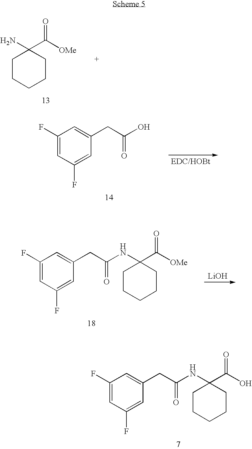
C1CCCCC1(N)C(=O)[OMe].C1(F)=CC(F)=CC(CC(O)=O)=C1.C1(F)=CC(F)=CC(CC(NC2(C([OMe])=O)CCCCC2)=O)=C1.[LiOH].C1(F)=CC(F)=CC(CC(NC2(C(O)=O)CCCCC2)=O)=C1
